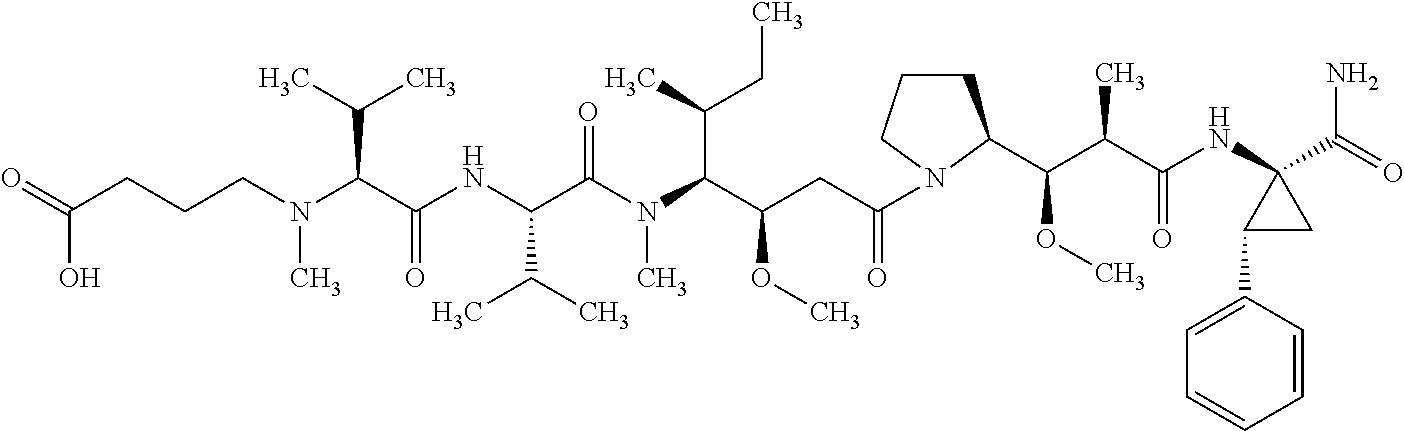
O=C(CCCN(C(C(NC(C(N(C(C(CC(=O)N1CCCC1C(C(C(NC1(C(=O)N)C(C2=CC=CC=C2)C1)=O)C)OC)OC)C(C)CC)C)=O)C(C)C)=O)C(C)C)C)O
